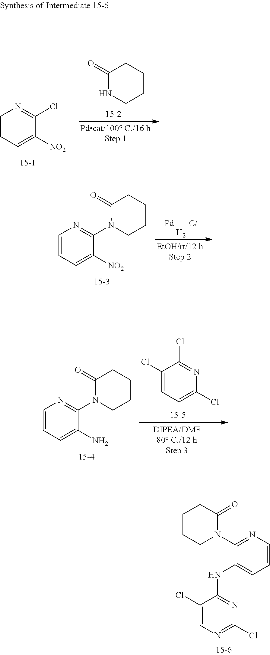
N1=C(Cl)N=C(NC2=CC=CN=C2N2C(=O)CCCC2)C(Cl)=C1.C1([NO2])=CC=CN=C1Cl.C1(=O)NCCCC1.C1([NO2])=CC=CN=C1N1CCCCC1=O.[Pd][C/].[H2].C1(N)=CC=CN=C1N1CCCCC1=O.C1(Cl)=CC=C(Cl)N=C1Cl
